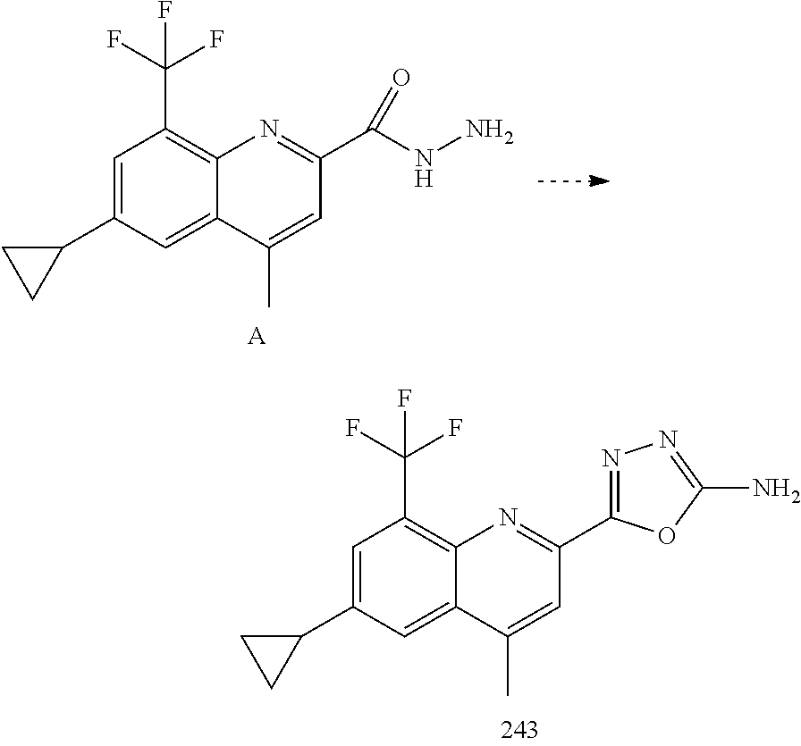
C1=C(C2CC2)C=C2C(=C1C(F)(F)F)N=C(C(NN)=O)C=C2C.[A].C1=C(C2CC2)C=C2C(=C1C(F)(F)F)N=C(C1=NN=C(N)O1)C=C2C
